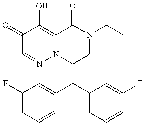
C1(C(C2=CC=CC(F)=C2)C2=CC(F)=CC=C2)CN(CC)C(=O)C2=C(O)C(=O)C=NN12
